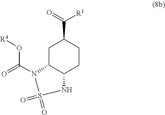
C1C2C(CCC1C(=O)[R1])NS(=O)(=O)N2C(=O)O[R4]
